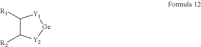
C1([R1])C([R2])[Y2][Ge][Y1]1
